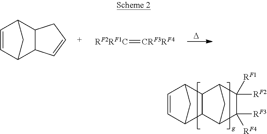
[RF2RF1C]=[CRF3RF4].[D].C1=CCC2C1C1C=CC2C1.C12C([RF3])([RF4])C([RF2])([RF1])C(C1)C1C2C2C=CC1C2
